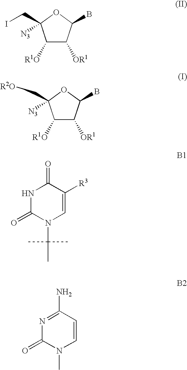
C1([R1O])C([OR1])C(B)OC1(CI)[N3].C1([R1O])C([OR1])C(B)OC1(C[R2O])[N3].N1C(=O)N(C(C)(C)C)C=C([R3])C1=O.N1=C(N)C=CN(C)C1=O
